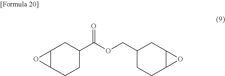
C1C(C(OCC2CCC3C(C2)O3)=O)CCC2C1O2
